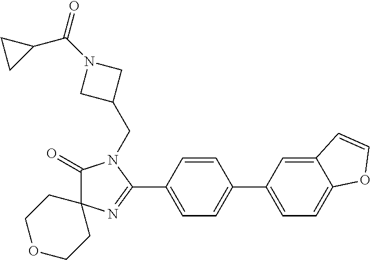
C1(=O)C2(N=C(C3=CC=C(C4=CC=C5C(=C4)C=CO5)C=C3)N1CC1CN(C(C3CC3)=O)C1)CCOCC2
